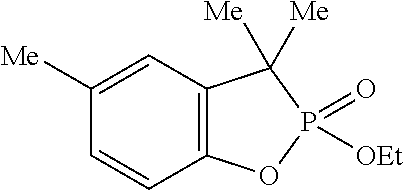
C1([Me])=CC2=C(C=C1)OP(=O)([OEt])C2([Me])[Me]
